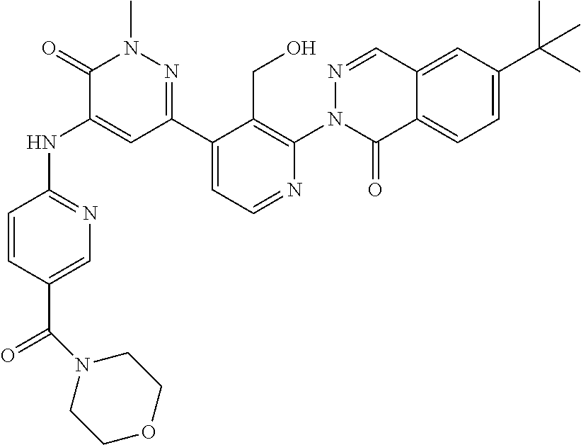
O=C(N1CCOCC1)C1=CN=C(NC2=CC(C3=CC=NC(N4C(=O)C5=CC=C(C(C)(C)C)C=C5C=N4)=C3CO)=NN(C)C2=O)C=C1
